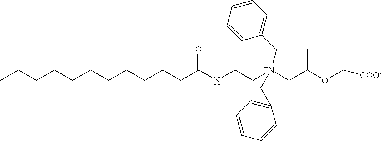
CCCCCCCCCCCC(NCC[N+](CC(OC[COO-])C)(CC1=CC=CC=C1)CC1=CC=CC=C1)=O
